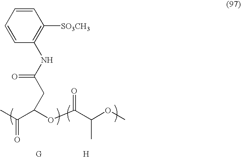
CC(=O)C(OC(C(OC)C)=O)CC(=O)NC1=C([SO3CH3])C=CC=C1.[H]
